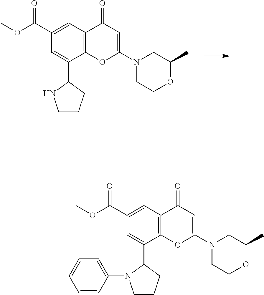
N1(C2=CC(=O)C3=C(O2)C(C2NCCC2)=CC(C(OC)=O)=C3)CCOC(C)C1.N1(C2=CC(=O)C3=C(O2)C(C2N(C4=CC=CC=C4)CCC2)=CC(C(OC)=O)=C3)CCOC(C)C1
